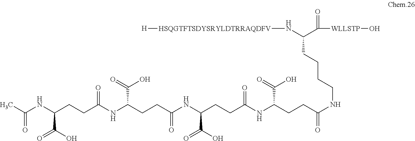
[H][HSQGTFTSDYSRYLDTRRAQDFV]NC(C([WLLSTP]O)=O)CCCCNC(CCC(NC(CCC(NC(CCC(NC(CCC(NC(C)=O)C(O)=O)=O)C(=O)O)=O)C(O)=O)=O)C(=O)O)=O
